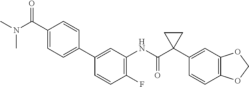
C1(C(N(C)C)=O)=CC=C(C2=CC(NC(C3(C4=CC5=C(C=C4)OCO5)CC3)=O)=C(F)C=C2)C=C1
